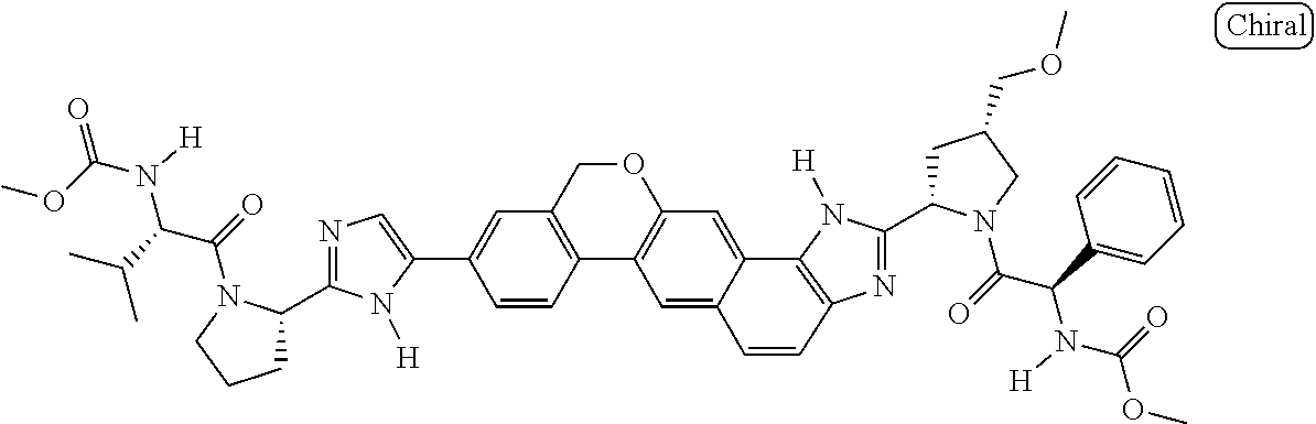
C1(C2=CC3=C(C=C2)C2=C(C=C4C5=C(N=C(C6CC(COC)CN6C(=O)C(C6=CC=CC=C6)N([H])C(=O)OC)N5[H])C=CC4=C2)OC3)=CN=C(C2CCCN2C(=O)C(C(C)C)N(C(OC)=O)[H])N1[H]
